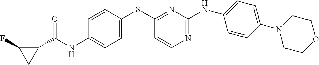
C1(NC(C2C(F)C2)=O)=CC=C(SC2=NC(NC3=CC=C(N4CCOCC4)C=C3)=NC=C2)C=C1
